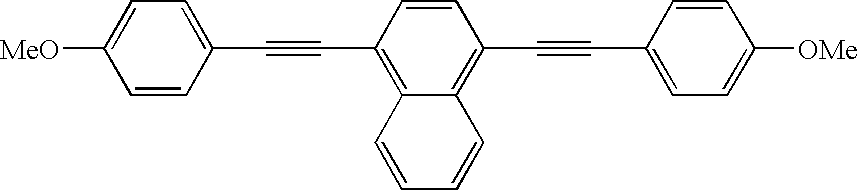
[MeO]C1=CC=C(C#CC2=C3C(=C(C#CC4=CC=C([OMe])C=C4)C=C2)C=CC=C3)C=C1
